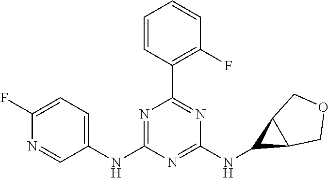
C1(NC2=NC(C3=C(F)C=CC=C3)=NC(NC3C4C3COC4)=N2)=CC=C(F)N=C1
